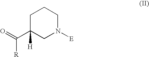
C1C(C(=O)[R])([H])CN([E])CC1
